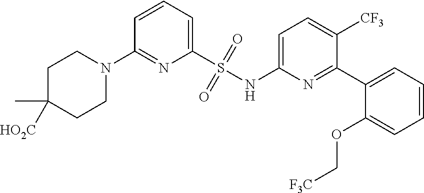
C1C(C)([HO2C])CCN(C2=NC(S(NC3=CC=C([CF3])C(C4=CC=CC=C4OC[F3C])=N3)(=O)=O)=CC=C2)C1
